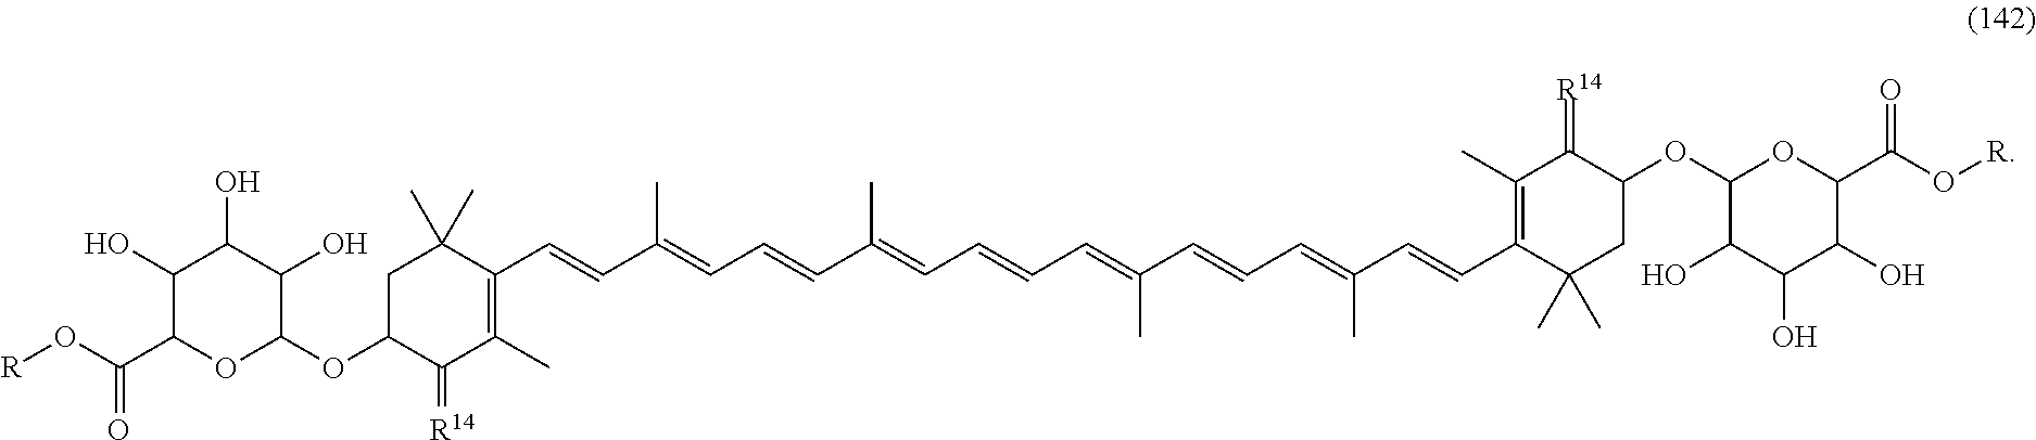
C1C(OC2OC(C(O[R])=O)C(O)C(O)C2O)C(=[R14])C(C)=C(C=CC(=CC=CC(=CC=CC=C(C=CC=C(C=CC2=C(C)C(=[R14])C(OC3OC(C(O[R])=O)C(O)C(O)C3O)CC2(C)C)C)C)C)C)C1(C)C
